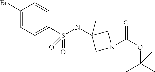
S(=O)(C1=CC=C(Br)C=C1)(NC1(C)CN(C(=O)OC(C)(C)C)C1)=O
